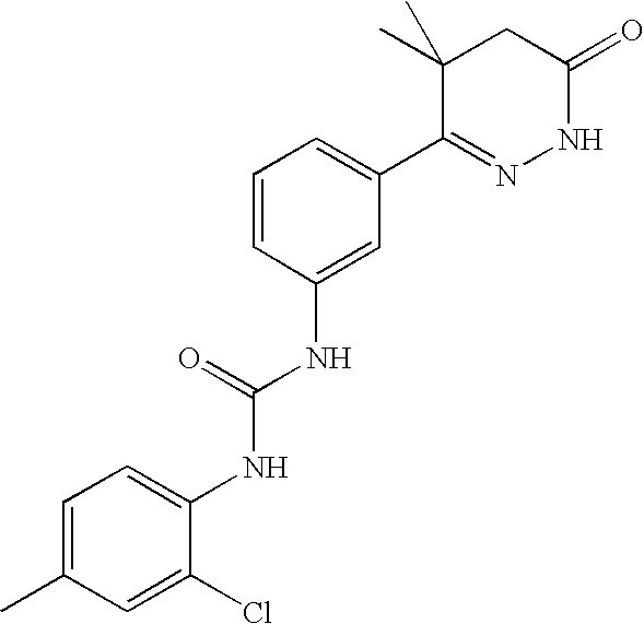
C1=C(C)C=C(Cl)C(NC(NC2=CC(C3=NNC(=O)CC3(C)C)=CC=C2)=O)=C1
